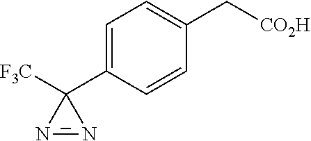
C1=C(C2([F3C])N=N2)C=CC(C[CO2H])=C1
